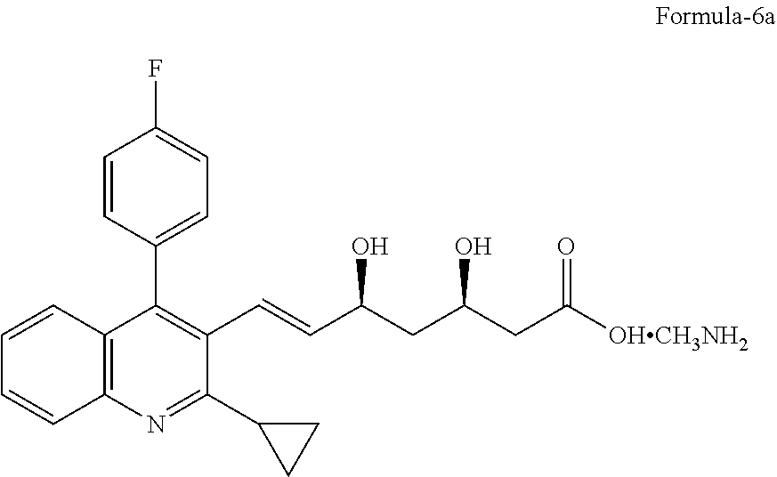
C1=CC=CC2=C1C(C1=CC=C(F)C=C1)=C(C=CC(CC(CC([OHCH3NH2])=O)O)O)C(C1CC1)=N2
